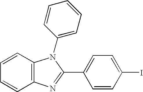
C1=CC2=C(C=C1)N=C(C1=CC=C(I)C=C1)N2C1=CC=CC=C1
